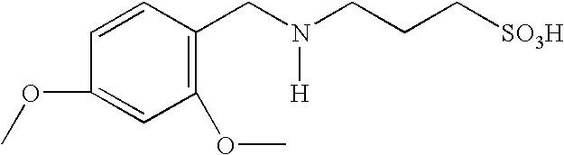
C1=CC(CN(CCC[SO3H])[H])=C(OC)C=C1OC
